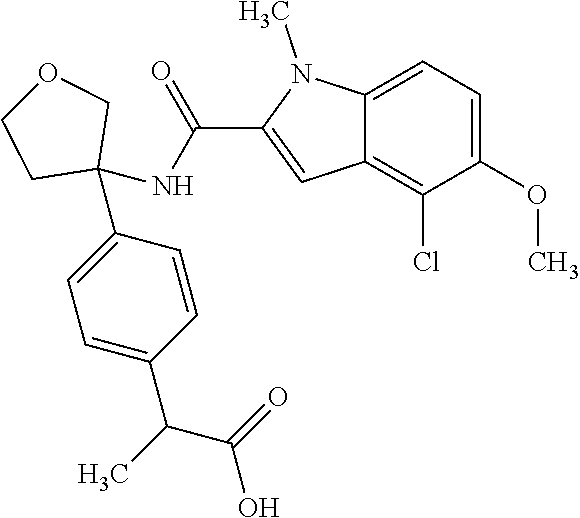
C1=C2C(=C(Cl)C(OC)=C1)C=C(C(NC1(C3=CC=C(C(C)C(=O)O)C=C3)COCC1)=O)N2C
